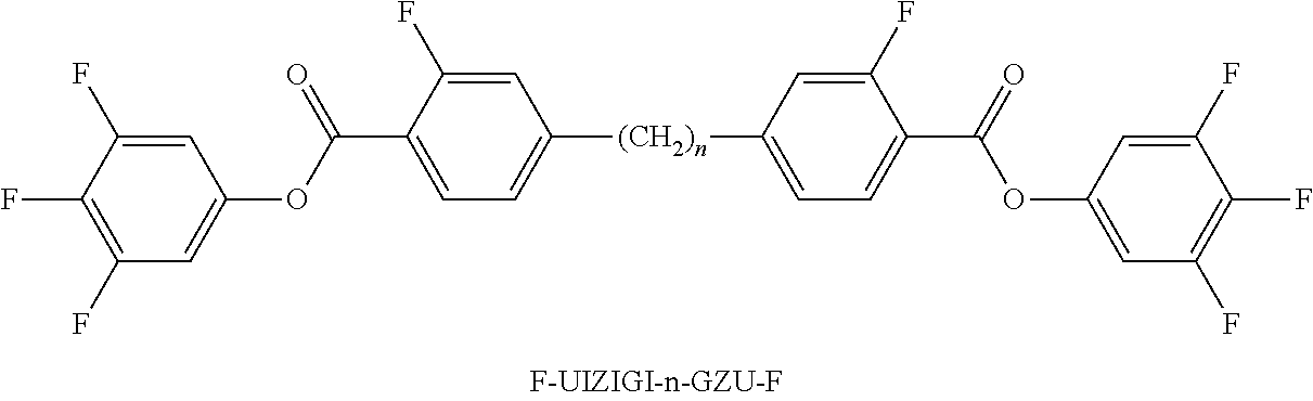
C(C1=CC=C([(CH2)n]C2=CC=C(C(=O)OC3=CC(F)=C(F)C(F)=C3)C(F)=C2)C=C1F)(OC1=CC(F)=C(F)C(F)=C1)=O
